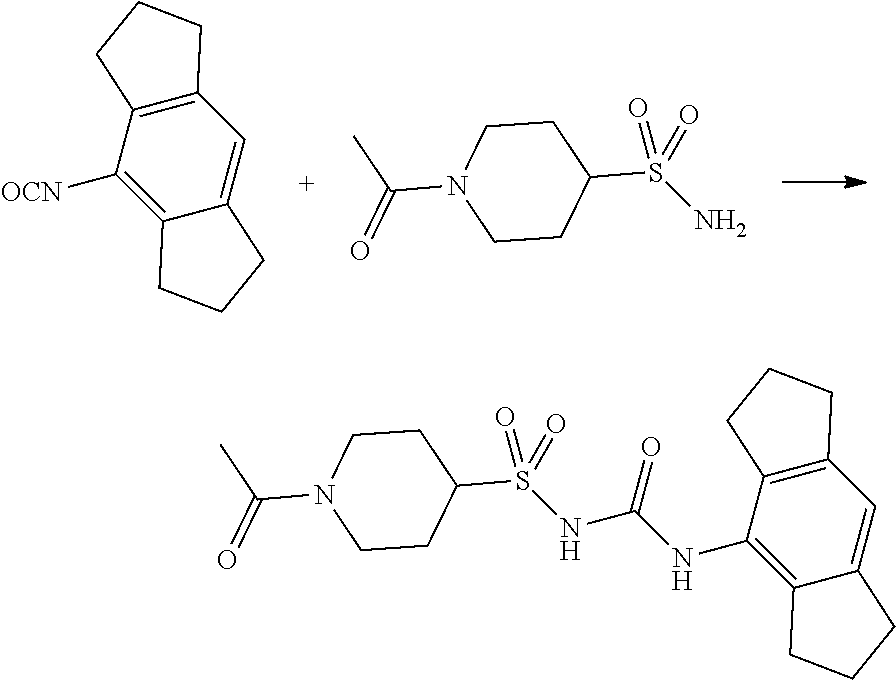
C1([OCN])=C2C(=CC3=C1CCC3)CCC2.C1CC(S(=O)(=O)N)CCN1C(C)=O.C1CC(S(=O)(=O)NC(=O)NC2=C3C(=CC4=C2CCC4)CCC3)CCN1C(C)=O
